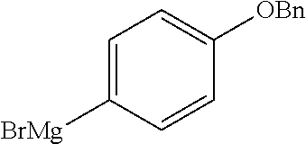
C1=C([BrMg])C=CC([OBn])=C1
